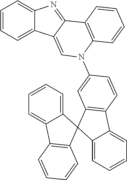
C1=CC=C2C(=C1)N=C1C2=CN(C2=CC3=C(C=C2)C2=CC=CC=C2C32C3=CC=CC=C3C3=C2C=CC=C3)C2=C1C=CC=C2
